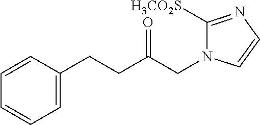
C1=C(CCC(CN2C([H3CO2S])=NC=C2)=O)C=CC=C1
